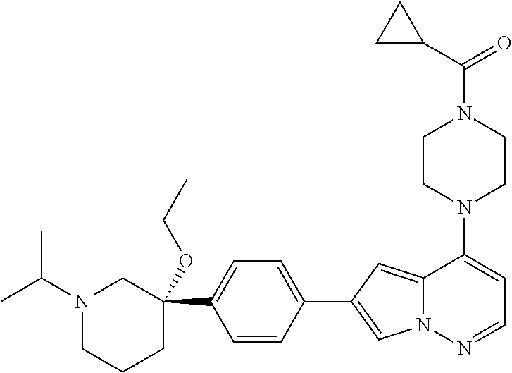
N1(C2=CC=NN3C2=CC(C2=CC=C(C4(OCC)CN(C(C)C)CCC4)C=C2)=C3)CCN(C(=O)C2CC2)CC1
